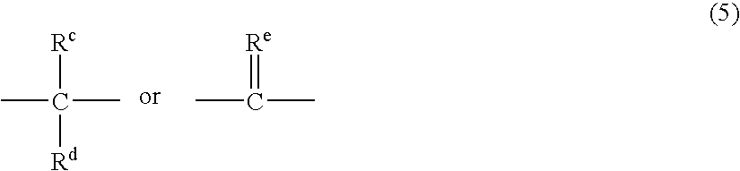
CC([Rc])([Rd])C.CC(=[Re])C
